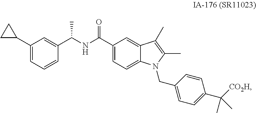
C1(C2CC2)=CC=CC(C(NC(C2=CC=C3C(=C2)C(C)=C(C)N3CC2=CC=C(C(C)([CO2H])C)C=C2)=O)C)=C1
